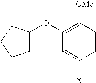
C1=CC([OMe])=C(OC2CCCC2)C=C1[X]
